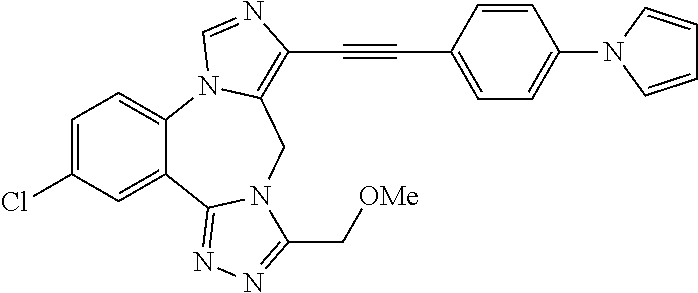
C1=C(Cl)C=C2C(=C1)N1C(=C(C#CC3=CC=C(N4C=CC=C4)C=C3)N=C1)CN1C2=NN=C1C[OMe]
